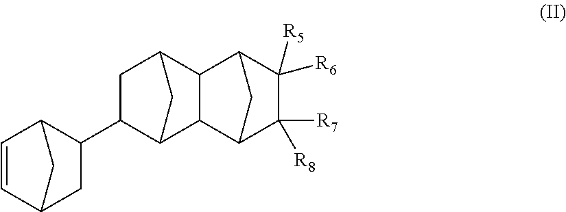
C1=CC2C(C3C4CC(C3)C3C4C4C([R7])([R8])C([R6])([R5])C3C4)CC1C2
